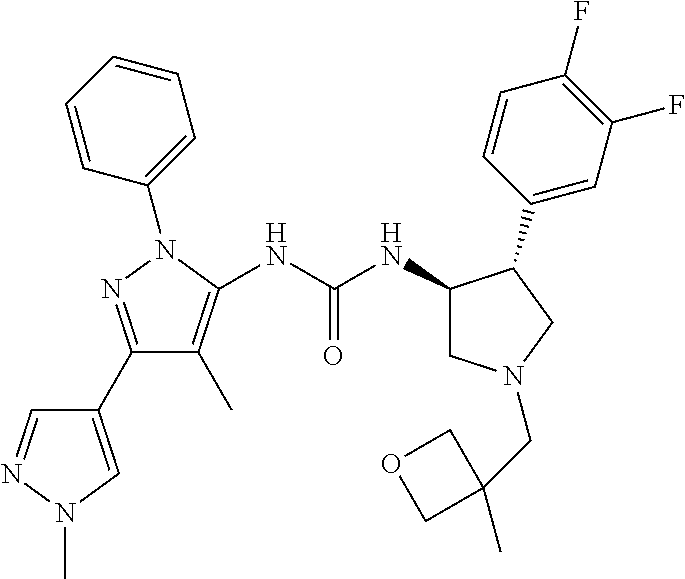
C1(C2=NN(C3=CC=CC=C3)C(NC(NC3CN(CC4(C)COC4)CC3C3=CC(F)=C(F)C=C3)=O)=C2C)=CN(C)N=C1
